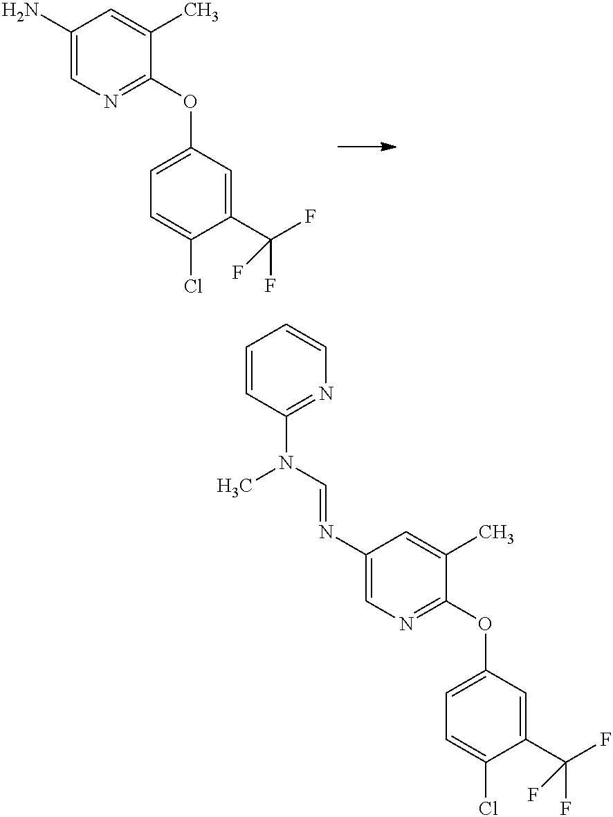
C1(N)=CN=C(OC2=CC=C(Cl)C(C(F)(F)F)=C2)C(C)=C1.C1(N=CN(C)C2=NC=CC=C2)=CN=C(OC2=CC=C(Cl)C(C(F)(F)F)=C2)C(C)=C1
